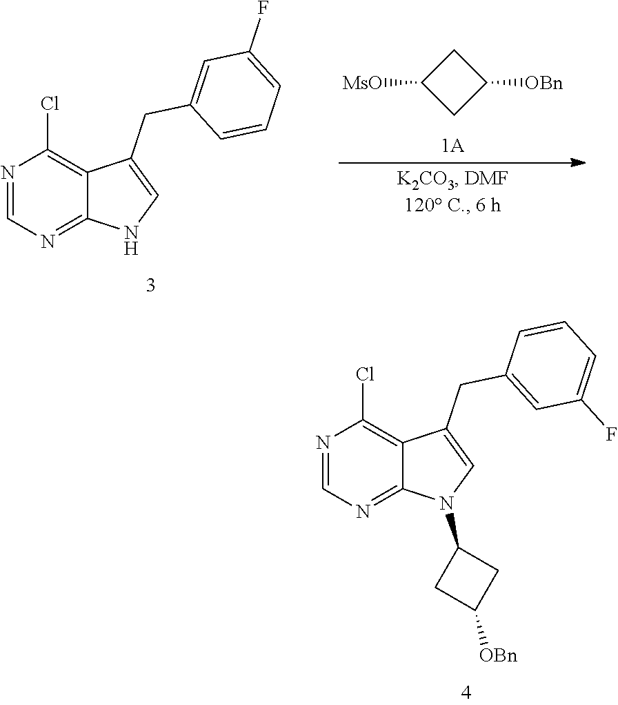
N1=CN=C2C(=C1Cl)C(CC1=CC(F)=CC=C1)=CN2.C1([MsO])CC([OBn])C1.N1=CN=C2C(=C1Cl)C(CC1=CC(F)=CC=C1)=CN2C1CC([OBn])C1
